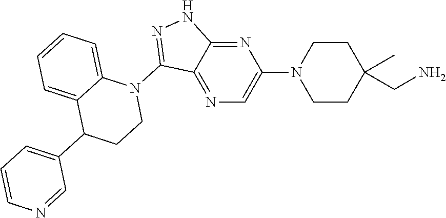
N1(C2=NNC3=NC(N4CCC(CN)(C)CC4)=CN=C23)C2=CC=CC=C2C(C2=CC=CN=C2)CC1
